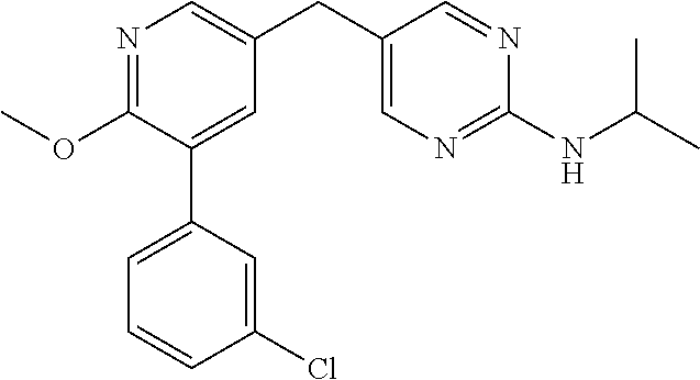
C1(OC)=NC=C(CC2=CN=C(NC(C)C)N=C2)C=C1C1=CC=CC(Cl)=C1
